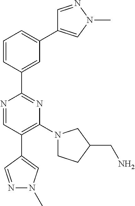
N1=CC(C2=CN(C)N=C2)=C(N2CCC(CN)C2)N=C1C1=CC(C2=CN(C)N=C2)=CC=C1
